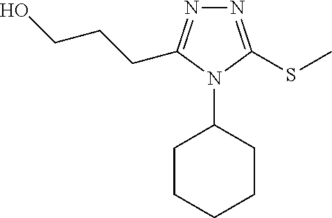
N1=C(SC)N(C2CCCCC2)C(CCCO)=N1
